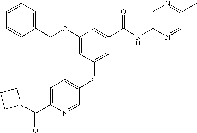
C1(OCC2=CC=CC=C2)=CC(OC2=CC=C(C(=O)N3CCC3)N=C2)=CC(C(NC2=CN=C(C)C=N2)=O)=C1
